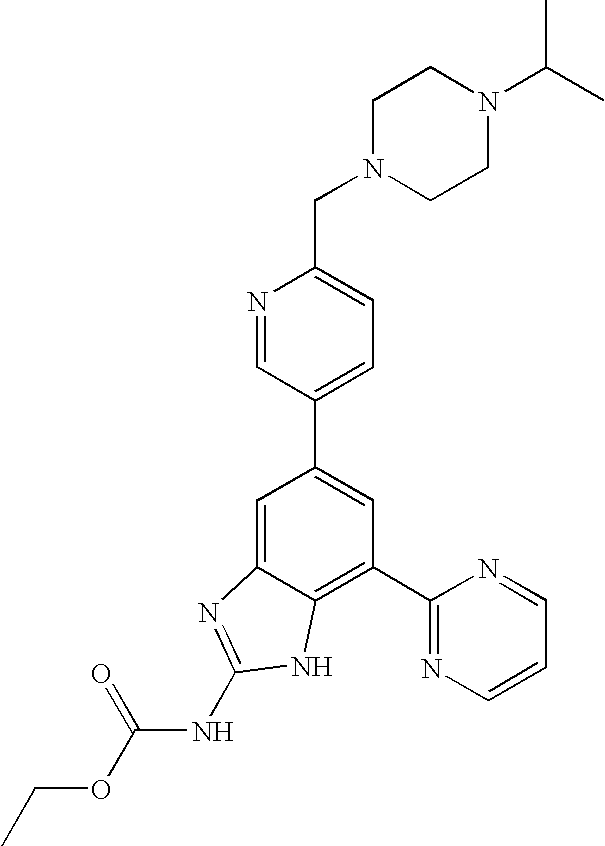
N1=CC(C2=CC(C3=NC=CC=N3)=C3C(=C2)N=C(NC(OCC)=O)N3)=CC=C1CN1CCN(C(C)C)CC1
